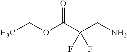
CCOC(C(CN)(F)F)=O
